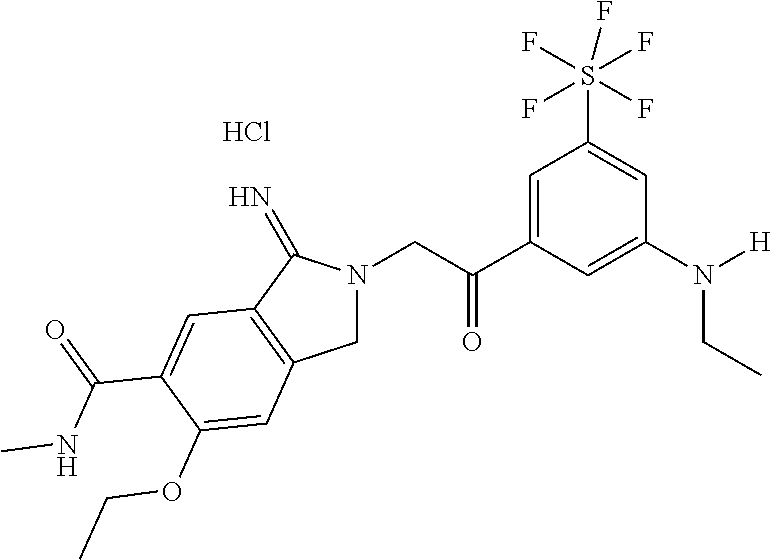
C1N(CC(C2=CC(S(F)(F)(F)(F)F)=CC(N([H])CC)=C2)=O)C(=N)C2=C1C=C(OCC)C(C(=O)NC)=C2.Cl
